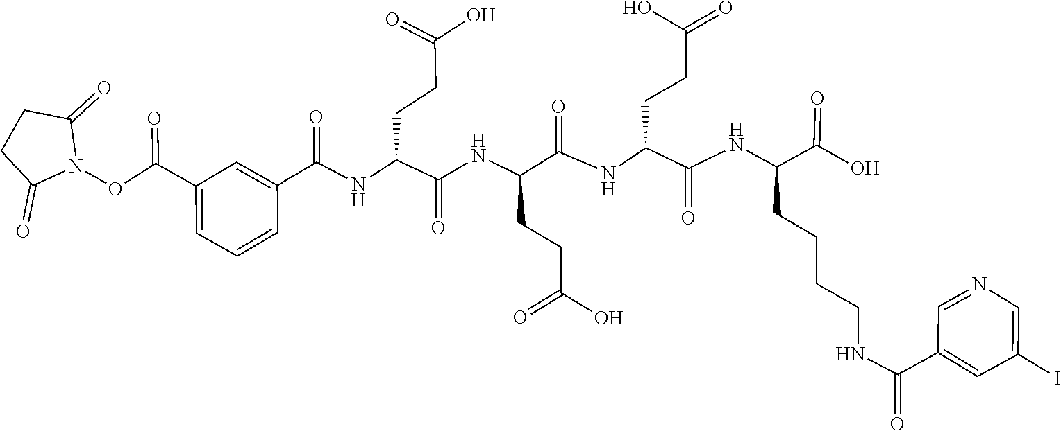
C1C(=O)N(OC(C2=CC=CC(C(=O)NC(CCC(=O)O)C(NC(CCC(=O)O)C(=O)NC(CCC(O)=O)C(NC(CCCCNC(C3=CC(I)=CN=C3)=O)C(=O)O)=O)=O)=C2)=O)C(=O)C1
